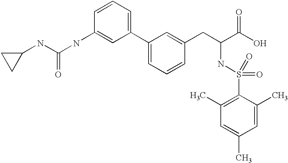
C1(NC(NC2=CC(C3=CC=CC(CC(C(O)=O)NS(=O)(=O)C4=C(C)C=C(C)C=C4C)=C3)=CC=C2)=O)CC1
